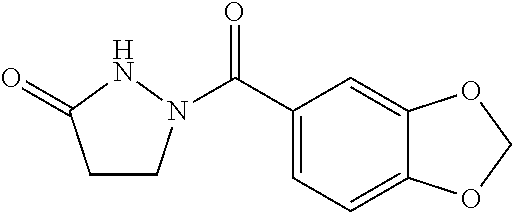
C1(C(=O)N2CCC(=O)N2)=CC=C2C(=C1)OCO2
